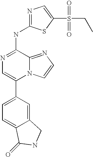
N12C(=NC=C1)C(NC1=NC=C(S(CC)(=O)=O)S1)=NC=C2C1=CC=C2C(=C1)CNC2=O
